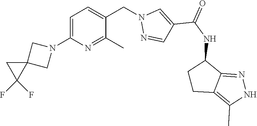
C1=C(N2CC3(C2)CC3(F)F)N=C(C)C(CN2N=CC(C(NC3CCC4=C(C)NN=C34)=O)=C2)=C1
